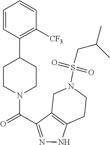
C1CN(C(=O)C2=NNC3=C2CN(S(CC(C)C)(=O)=O)CC3)CCC1C1=C([CF3])C=CC=C1
